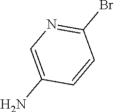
C1(Br)=NC=C(N)C=C1
